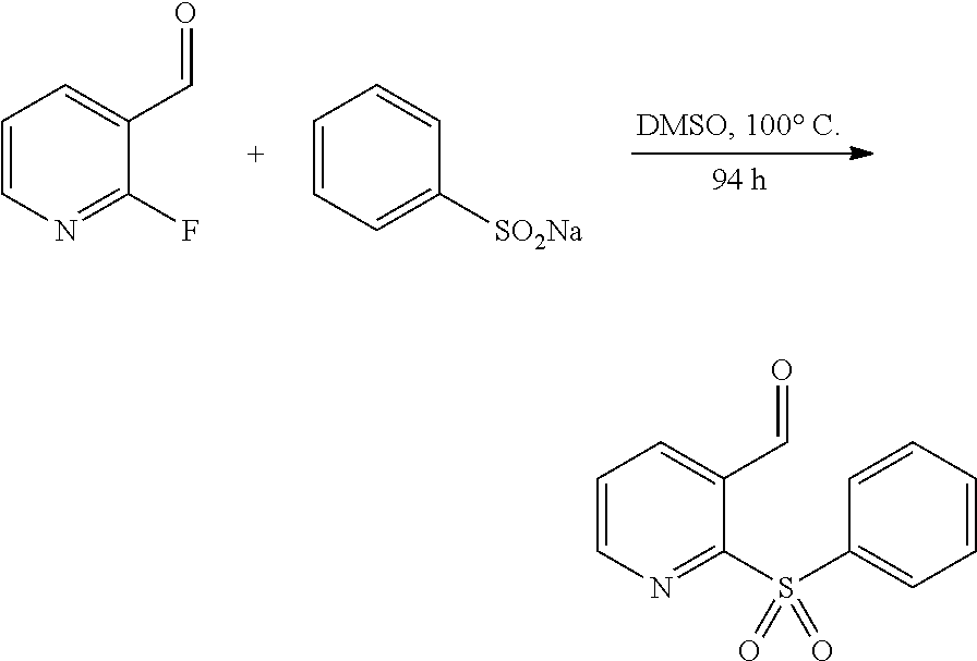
C1=CN=C(F)C(C=O)=C1.C1=CC=C([SO2Na])C=C1.C1=CN=C(S(C2=CC=CC=C2)(=O)=O)C(C=O)=C1
